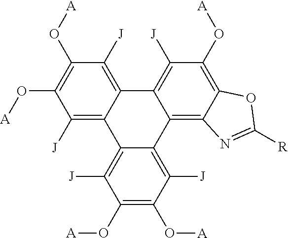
C1([J])=C2C(=C([J])C(O[A])=C1O[A])C1=C([J])C(O[A])=C(O[A])C([J])=C1C1=C([J])C(O[A])=C3C(=C21)N=C([R])O3
